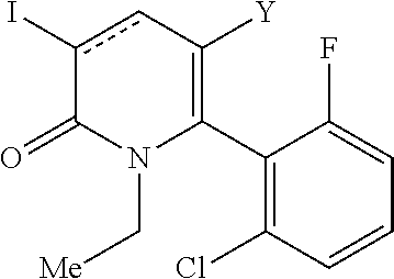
C1(C2=C([Y])cc(I)C(=O)N2C[Me])=C(Cl)C=CC=C1F
